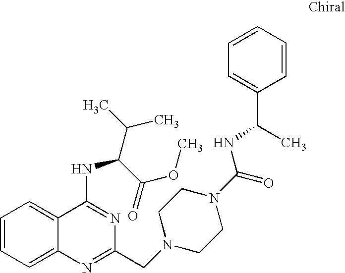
C1=CC=C2C(=C1)C(NC(C(C)C)C(=O)OC)=NC(CN1CCN(C(=O)NC(C3=CC=CC=C3)C)CC1)=N2
